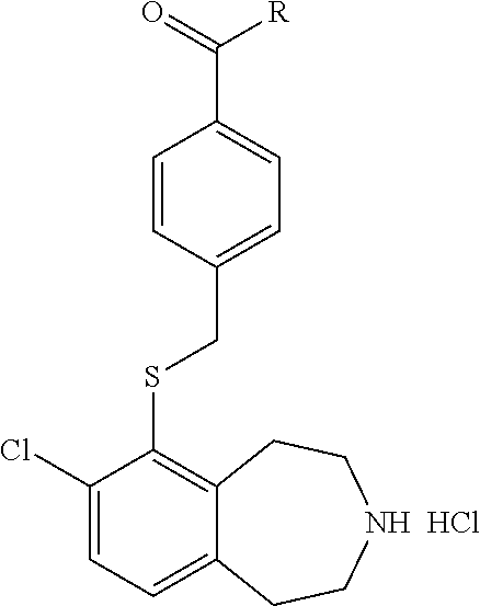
Cl.C1(CSC2=C3C(=CC=C2Cl)CCNCC3)=CC=C(C(=O)[R])C=C1
